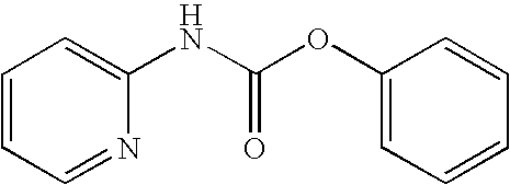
C1=CC=NC(NC(OC2=CC=CC=C2)=O)=C1
